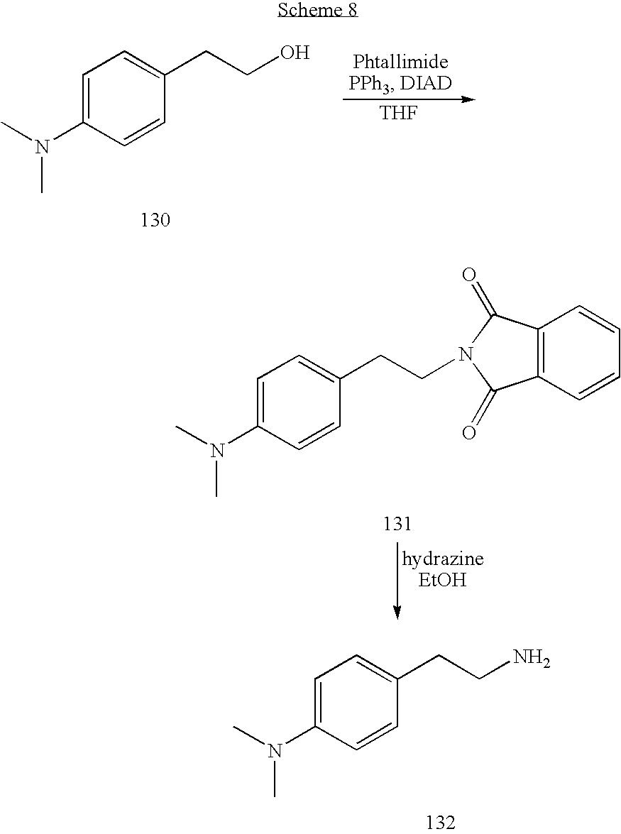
C1=C(N(C)C)C=CC(CCO)=C1.[THF].C1=C(N(C)C)C=CC(CCN2C(=O)C3=C(C2=O)C=CC=C3)=C1.C1=C(N(C)C)C=CC(CCN)=C1
